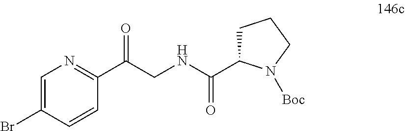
N1=C(C(CNC(C2CCCN2[Boc])=O)=O)C=CC(Br)=C1
